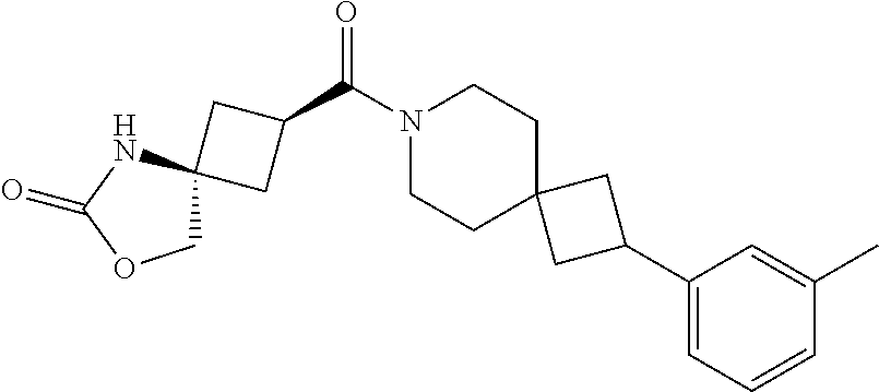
N1(C(C2CC3(C2)COC(=O)N3)=O)CCC2(CC1)CC(C1=CC=CC(C)=C1)C2
